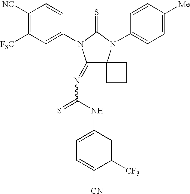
C1([NC])=C([F3C])C=C(N2C(=NC(=S)NC3=CC=C([CN])C([CF3])=C3)C3(N(C4=CC=C([Me])C=C4)C2=S)CCC3)C=C1
